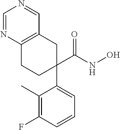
C1(C)=C(F)C=CC=C1C1(C(NO)=O)CCC2=C(C1)C=NC=N2
